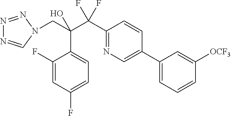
C1(C(C(CN2C=NN=N2)(O)C2=CC=C(F)C=C2F)(F)F)=NC=C(C2=CC=CC([OCF3])=C2)C=C1
